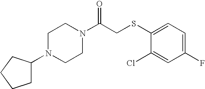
C(CSC1=CC=C(F)C=C1Cl)(=O)N1CCN(C2CCCC2)CC1
